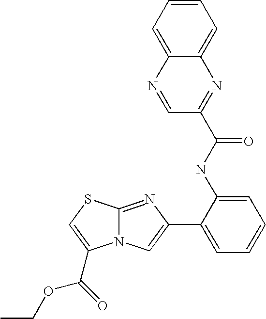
N12C(=NC(C3=CC=CC=C3NC(C3=NC4=CC=CC=C4N=C3)=O)=C1)SC=C2C(OCC)=O
